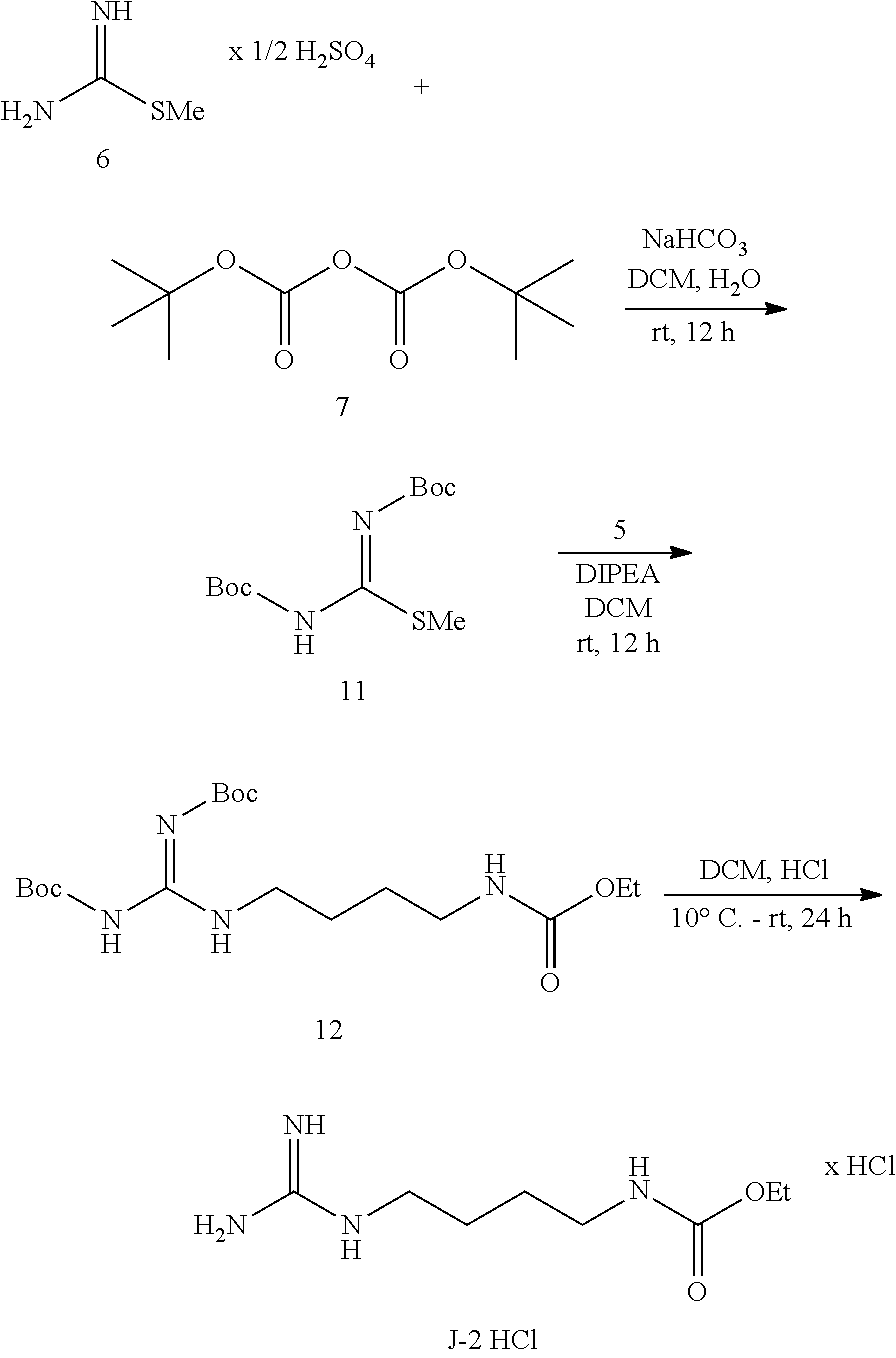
NC([SMe])=N.CC(OC(OC(OC(C)(C)C)=O)=O)(C)C.[Boc]NC([SMe])=N[Boc].[Boc]NC(NCCCCNC([OEt])=O)=N[Boc].NC(NCCCCNC([OEt])=O)=N
